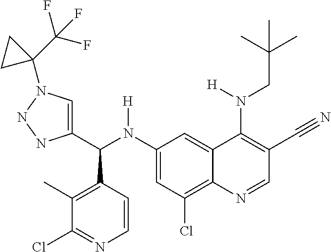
C1(N(C(C2=CN(C3(C(F)(F)F)CC3)NN2)C2=C(C)C(Cl)=NC=C2)[H])=CC(Cl)=C2C(=C1)C(N(CC(C)(C)C)[H])=C(C#N)C=N2
